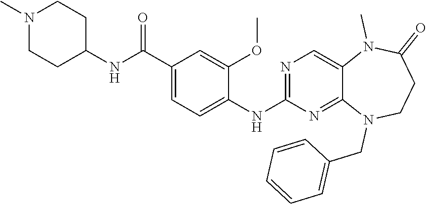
N1(C)CCC(NC(C2=CC=C(NC3=NC=C4C(=N3)N(CC3=CC=CC=C3)CCC(=O)N4C)C(OC)=C2)=O)CC1
